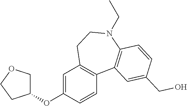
C1=C(OC2COCC2)C=CC2=C1CCN(CC)C1=C2C=C(CO)C=C1
